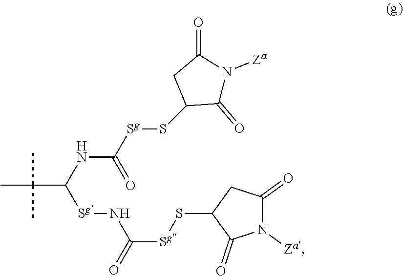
C([Sg]NC([Sg]SC1C(=O)N([Za])C(=O)C1)=O)(NC(=O)[Sg]SC1C(=O)N([Za])C(=O)C1)C(C)(C)C
